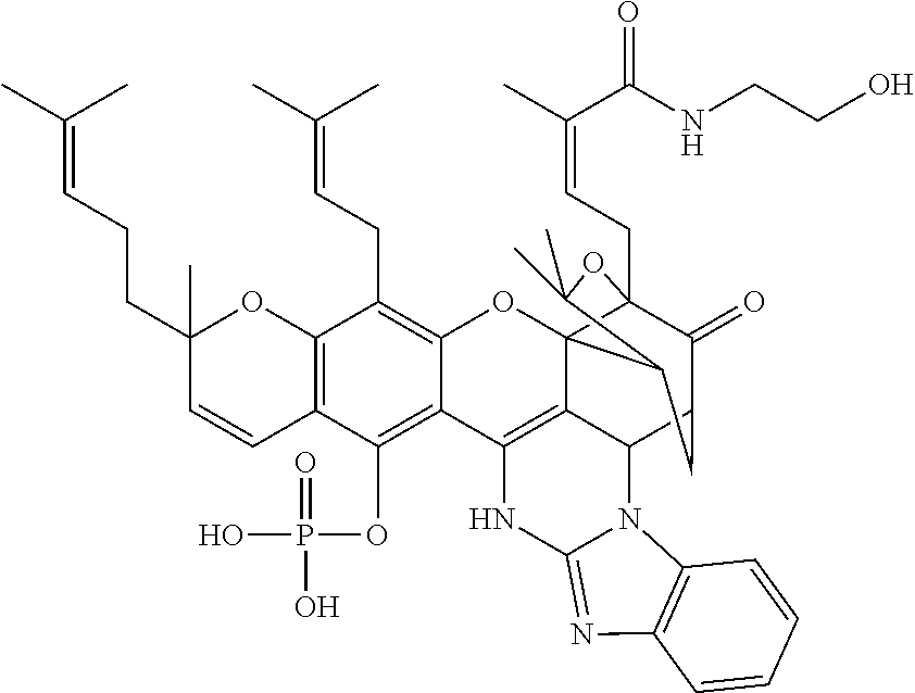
C12=C(C(OP(O)(=O)O)=C3C(=C1CC=C(C)C)OC14C5=C3NC3=NC6=C(N3C5C3C(=O)C1(CC=C(C(=O)NCCO)C)OC(C)(C)C4C3)C=CC=C6)C=CC(CCC=C(C)C)(C)O2
